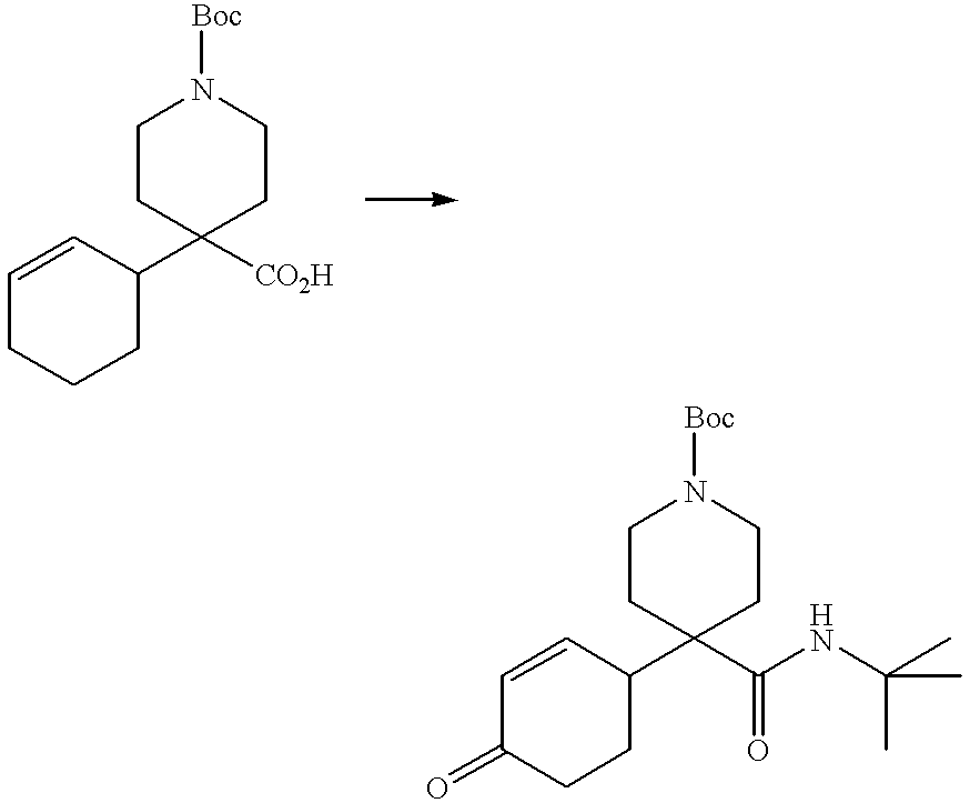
C1=CC(C2([CO2H])CCN([Boc])CC2)CCC1.C1=CC(C2(C(NC(C)(C)C)=O)CCN([Boc])CC2)CCC1=O
